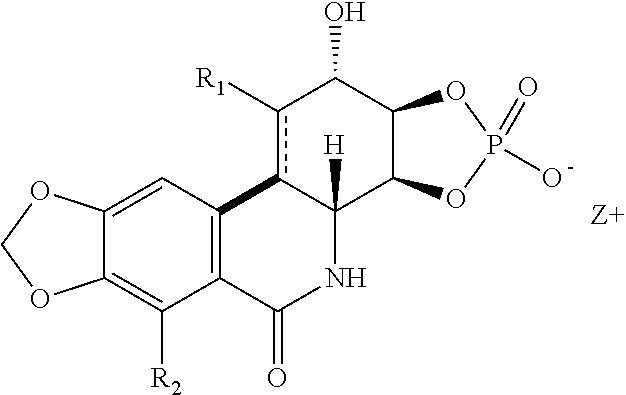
C12=CC3=C(C([R2])=C1OCO2)C(=O)NC1([H])c3c([R1])C(O)C2C1OP(=O)(O)O2
